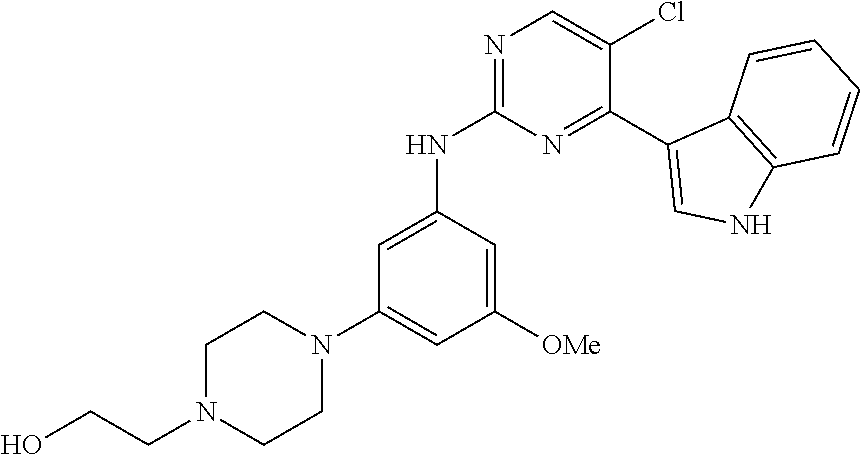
C1=C(NC2=NC=C(Cl)C(C3=CNC4=C3C=CC=C4)=N2)C=C([OMe])C=C1N1CCN(CCO)CC1
